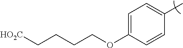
C1=C(OCCCC[HO2C])C=CC(C)=C1
